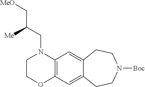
C(CN1CCOC2=C1C=C1C(=C2)CCN([Boc])CC1)(C[MeO])[Me]
